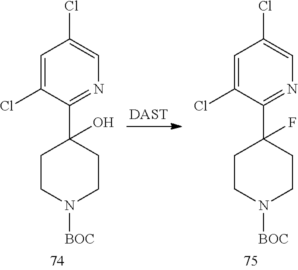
C1=C(Cl)C(C2(F)CCN([BOC])CC2)=NC=C1Cl.C1=C(Cl)C(C2(O)CCN([BOC])CC2)=NC=C1Cl.[DAST]
